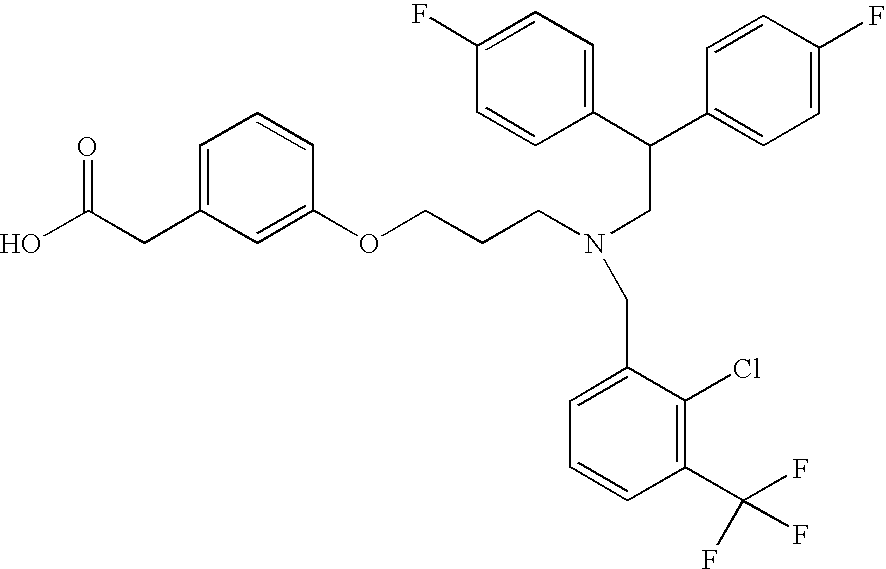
C(CC1=CC=CC(OCCCN(CC(C2=CC=C(F)C=C2)C2=CC=C(F)C=C2)CC2=CC=CC(C(F)(F)F)=C2Cl)=C1)(O)=O
